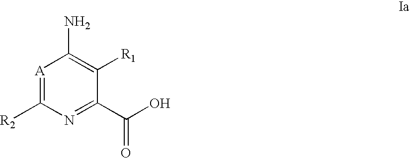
[A]1=C([R2])N=C(C(O)=O)C([R1])=C1N
